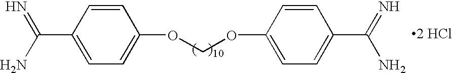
[2 HCl].C1=CC(C(=N)N)=CC=C1OCOC1=CC=C(C(N)=N)C=C1
